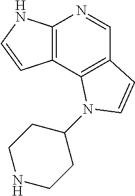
C12=C(C3=C(C=N1)C=CN3C1CCNCC1)C=CN2
